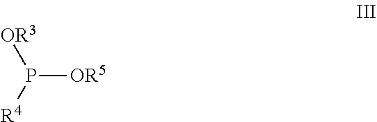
P([OR5])([R4])[OR3]
